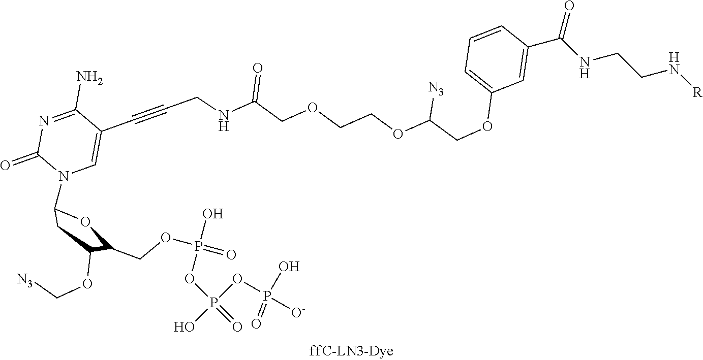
C1(C#CCNC(COCCOC(COC2=CC=CC(C(NCCN[R])=O)=C2)[N3])=O)=CN(C2CC(OC[N3])C(COP(=O)(O)OP(=O)(O)OP(=O)(O)[O-])O2)C(=O)N=C1N
